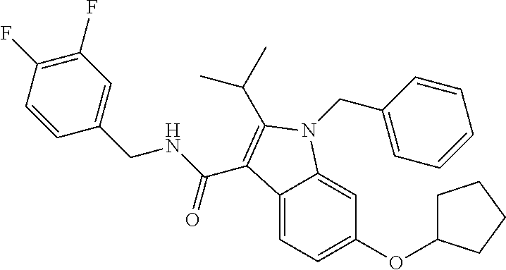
C12=CC=C(OC3CCCC3)C=C1N(CC1=CC=CC=C1)C(C(C)C)=C2C(NCC1=CC(F)=C(F)C=C1)=O
